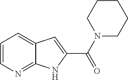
C1=CN=C2C(=C1)C=C(C(N1CCCCC1)=O)N2
